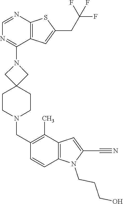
C12=C(C=C(CC(F)(F)F)S1)C(N1CC3(CCN(CC4=C(C)C5=C(C=C4)N(CCCO)C(C#N)=C5)CC3)C1)=NC=N2
